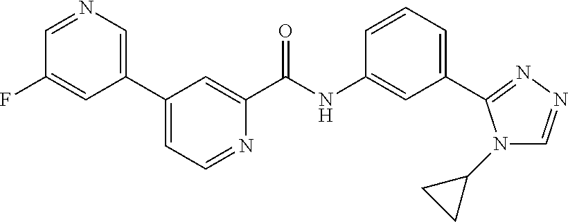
C1(C2=CN=CC(F)=C2)=CC=NC(C(NC2=CC(C3=NN=CN3C3CC3)=CC=C2)=O)=C1
